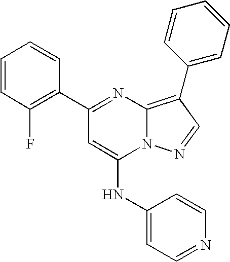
C1(C2=C(F)C=CC=C2)=NC2=C(C3=CC=CC=C3)C=NN2C(NC2=CC=NC=C2)=C1
